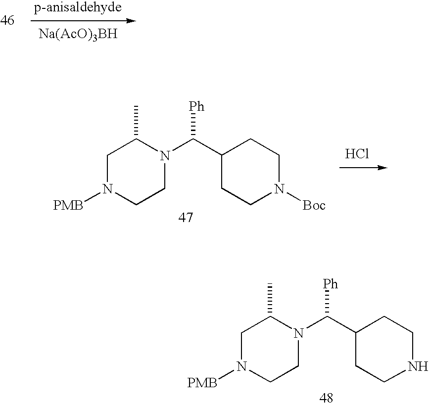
C1N([PMB])CCN(C(C2CCNCC2)[Ph])C1C.[Na(AcO)3BH].C1N([PMB])CCN(C(C2CCN([Boc])CC2)[Ph])C1C.Cl
